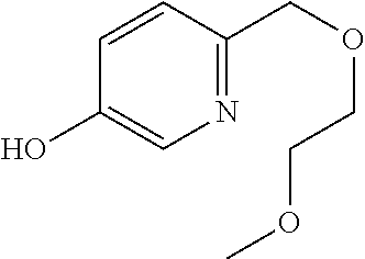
N1=C(COCCOC)C=CC(O)=C1
